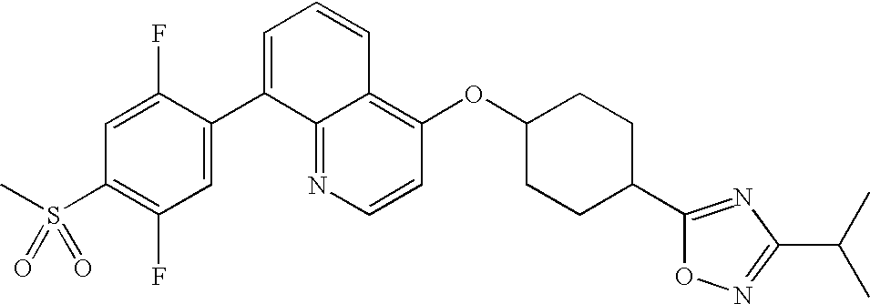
C1=CN=C2C(=C1OC1CCC(C3=NC(C(C)C)=NO3)CC1)C=CC=C2C1=CC(F)=C(S(=O)(C)=O)C=C1F
